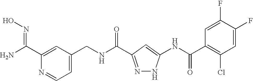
C1=C(CNC(=O)C2=NNC(NC(C3=C(Cl)C=C(F)C(F)=C3)=O)=C2)C=C(C(N)=NO)N=C1
